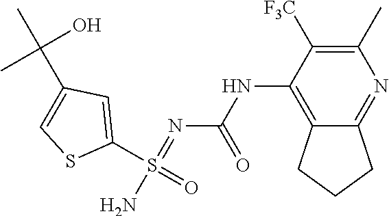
C1(C)=C([F3C])C(NC(N=S(N)(C2=CC(C(C)(O)C)=CS2)=O)=O)=C2C(=N1)CCC2
